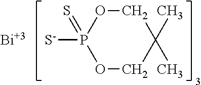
O1CC(C)(C)COP1([S-])=S.[Bi]
